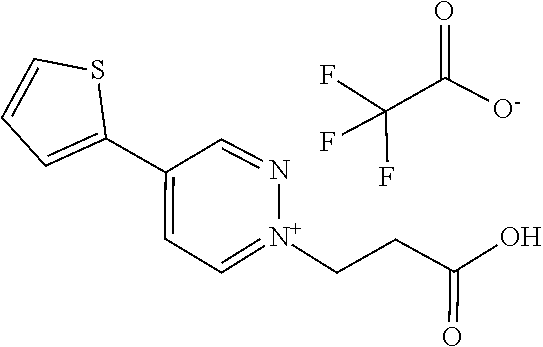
C1(C2=CC=CS2)=CC=[N+](CCC(=O)O)N=C1.FC(F)(F)C(=O)[O-]
